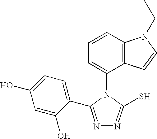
C1(N2C(S)=NN=C2C2=CC=C(O)C=C2O)=CC=CC2=C1C=CN2CC
